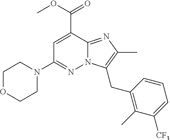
N1(C2=NN3C(=NC(C)=C3CC3=C(C)C([CF3])=CC=C3)C(C(=O)OC)=C2)CCOCC1
